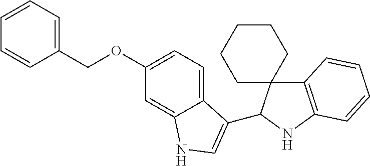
C1(OCC2=CC=CC=C2)=CC=C2C(=C1)NC=C2C1C2(C3=C(N1)C=CC=C3)CCCCC2
